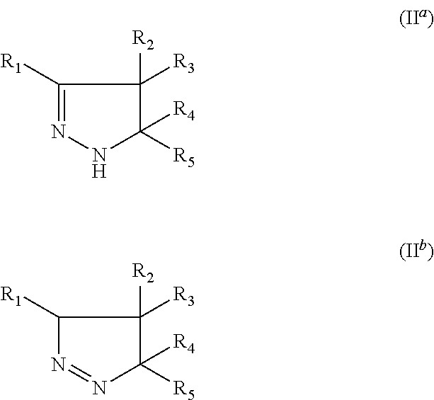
C1([R1])=NNC([R4])([R5])C1([R2])[R3].C1([R1])N=NC([R4])([R5])C1([R2])[R3]
